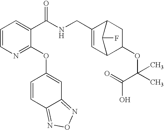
C1=CN=C(OC2=CC3=NON=C3C=C2)C(C(NCC2=CC3C(OC(C(O)=O)(C)C)CC2C3F)=O)=C1
